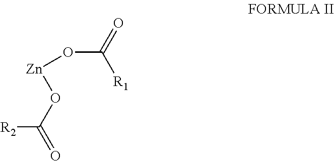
[R2]C(O[Zn]OC(=O)[R1])=O
